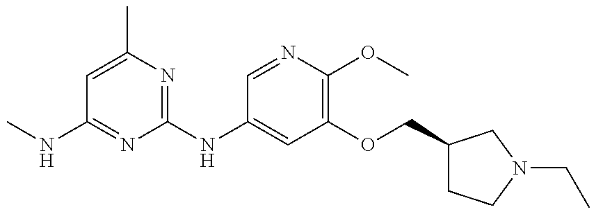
CNC1=NC(NC2=CC(OCC3CCN(CC)C3)=C(OC)N=C2)=NC(C)=C1
